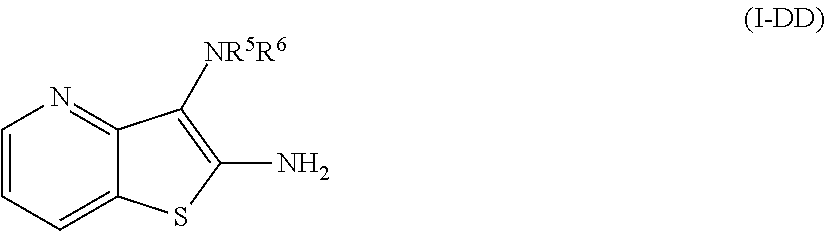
C1=CC=C2C(=N1)C([NR5R6])=C(N)S2
